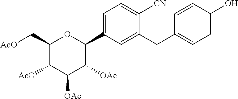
C1(C[AcO])C([AcO])C([OAc])C([OAc])C(C2=CC=C([CN])C(CC3=CC=C(O)C=C3)=C2)O1
